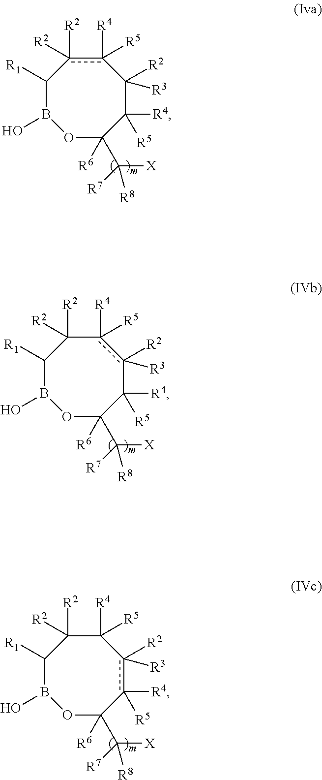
C1([R1])B(O)OC(C([R8])([X])[R7])([R6])C([R4])([R5])C([R2])([R3])c([R4])([R5])c1([R2])[R2].C1([R1])B(O)OC(C([R8])([X])[R7])([R6])C([R4])([R5])c([R2])([R3])c([R4])([R5])C1([R2])[R2].C1([R1])B(O)OC(C([R8])([X])[R7])([R6])c([R4])([R5])c([R2])([R3])C([R4])([R5])C1([R2])[R2]
